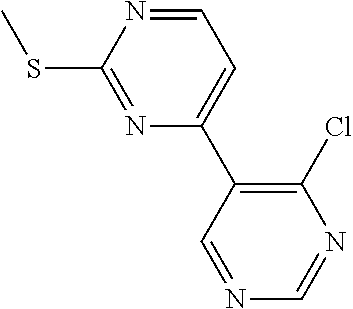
C1=NC(SC)=NC(C2=C(Cl)N=CN=C2)=C1
